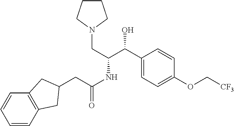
C1CCN(CC(NC(=O)CC2CC3=C(C=CC=C3)C2)C(C2=CC=C(OC[CF3])C=C2)O)C1
